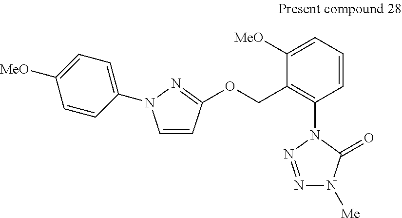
C1=CC=C([MeO])C(COC2=NN(C3=CC=C([MeO])C=C3)C=C2)=C1N1N=NN([Me])C1=O
